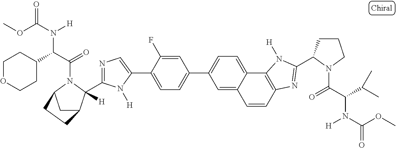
C1=C(F)C(C2=CN=C(C3([H])C4CC(N3C(C(C3CCOCC3)N(C(OC)=O)[H])=O)CC4)N2[H])=CC=C1C1=CC=C2C(=C1)C=CC1=C2N([H])C(C2CCCN2C(C(C(C)C)N(C(OC)=O)[H])=O)=N1
